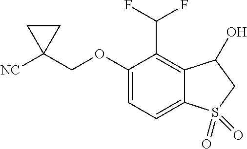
O(CC1([NC])CC1)C1=CC=C2C(=C1C(F)F)C(O)CS2(=O)=O
